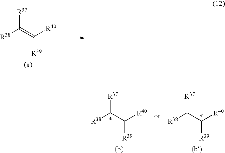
[R38]C(=C([R40])[R39])[R37].[R38]C(C([R40])[R39])[R37].[R38]C(C([R40])[R39])[R37]
